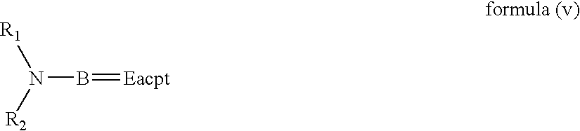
N(B=[Eacpt])([R2])[R1]
